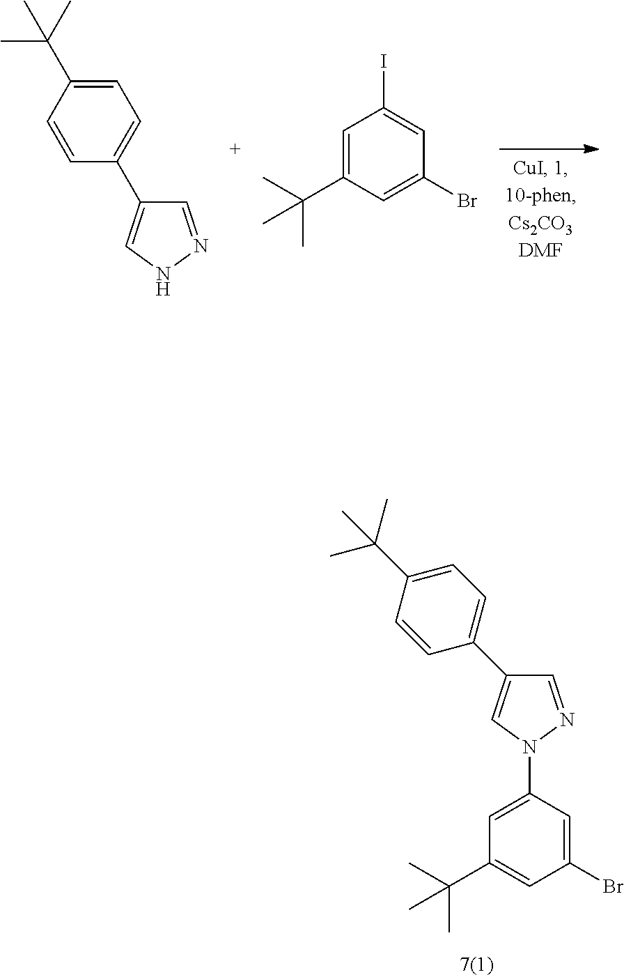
C1=C(C(C)(C)C)C=CC(C2=CNN=C2)=C1.C1=C(C(C)(C)C)C=C(Br)C=C1I.C1(Br)=CC(N2N=CC(C3=CC=C(C(C)(C)C)C=C3)=C2)=CC(C(C)(C)C)=C1
